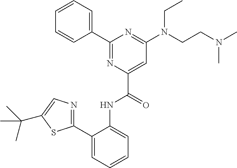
C1=CC=CC(C2=NC(C(=O)NC3=CC=CC=C3C3=NC=C(C(C)(C)C)S3)=CC(N(CCN(C)C)CC)=N2)=C1
